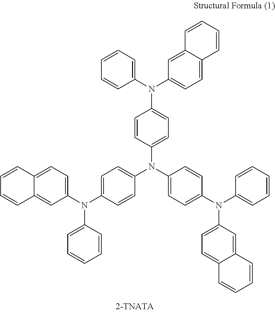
C1=CC=CC2=CC=C(N(C3=CC=CC=C3)C3=CC=C(N(C4=CC=C(N(C5=CC=C6C(=C5)C=CC=C6)C5=CC=CC=C5)C=C4)C4=CC=C(N(C5=CC=CC=C5)C5=CC=C6C(=C5)C=CC=C6)C=C4)C=C3)C=C12
